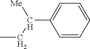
C1=CC=CC=C1C(CC)[Me]
